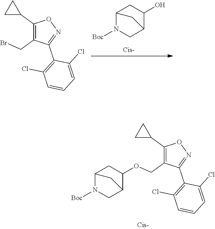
C1C2C(O)CC(N1[Boc])C2.C1(C2CC2)=C(CBr)C(C2=C(Cl)C=CC=C2Cl)=NO1.C1C2C(OCC3=C(C4CC4)ON=C3C3=C(Cl)C=CC=C3Cl)CC(N1[Boc])C2
